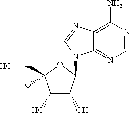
C12=C(N)N=CN=C1N(C1C(O)C(O)C(CO)(OC)O1)C=N2
